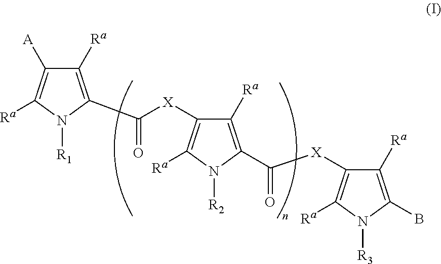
C1([Ra])=C(C([X]C2=C([Ra])N([R2])C(C([X]C3=C([Ra])N([R3])C(B)=C3[Ra])=O)=C2[Ra])=O)N([R1])C([Ra])=C1[A]
